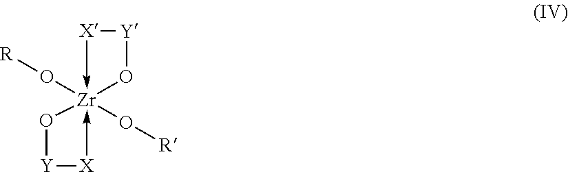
O([Zr]12(O[R])(-[X][Y]O1)-[X][Y]O2)[R]
